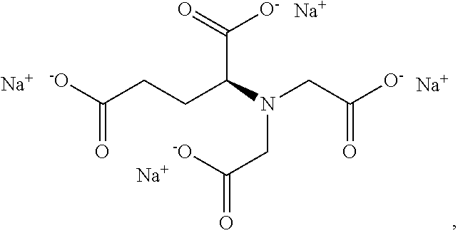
[-O]C(CCC(N(CC([O-])=O)CC([-O])=O)C([O-])=O)=O.[Na].[Na].[Na].[Na]
